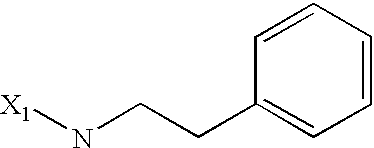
[X1]NCCC1=CC=CC=C1
